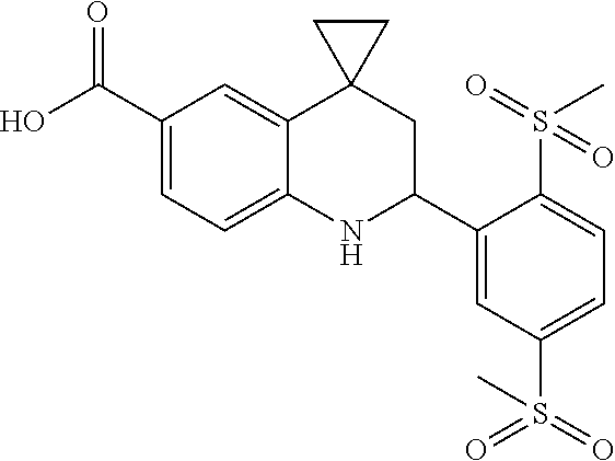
C1(C(O)=O)=CC=C2C(=C1)C1(CC(C3=CC(S(=O)(=O)C)=CC=C3S(C)(=O)=O)N2)CC1
